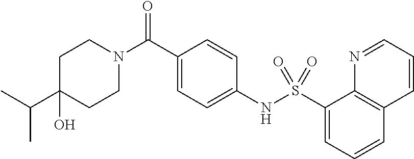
C1(O)(C(C)C)CCN(C(C2=CC=C(NS(C3=CC=CC4=C3N=CC=C4)(=O)=O)C=C2)=O)CC1
